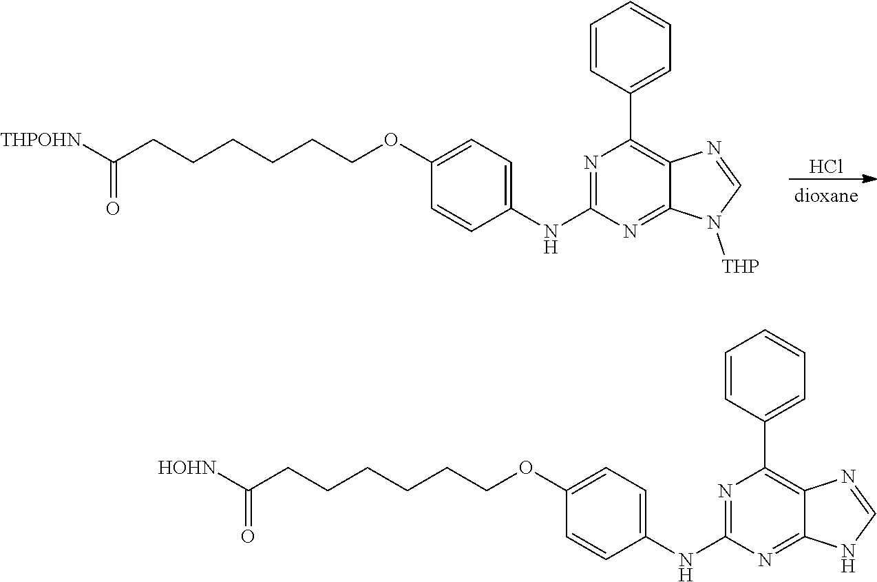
[THPOHN]C(CCCCCCOC1=CC=C(NC2=NC(C3=CC=CC=C3)=C3C(=N2)N([THP])C=N3)C=C1)=O.Cl.[HOHN]C(CCCCCCOC1=CC=C(NC2=NC(C3=CC=CC=C3)=C3C(=N2)NC=N3)C=C1)=O
